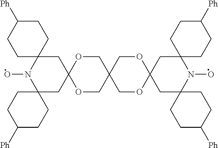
O1CC2(COC13CC1(N(O)C4(C3)CCC([Ph])CC4)CCC([Ph])CC1)COC1(OC2)CC2(N(O)C3(C1)CCC([Ph])CC3)CCC([Ph])CC2
